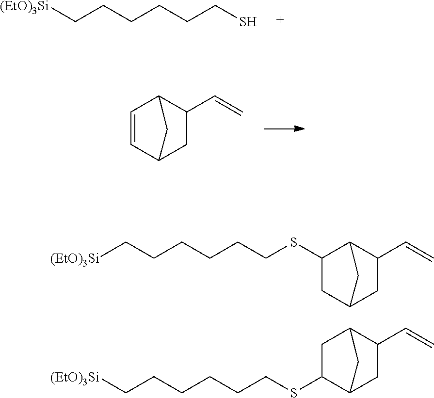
C(CCCSC1CC2CC(C=C)C1C2)CC[(EtO)3Si].C1C(SCCCCCC[(EtO)3Si])C2CC(C=C)C1C2.[(EtO)3Si]CCCCCCS.C1=CC2CC(C=C)C1C2
